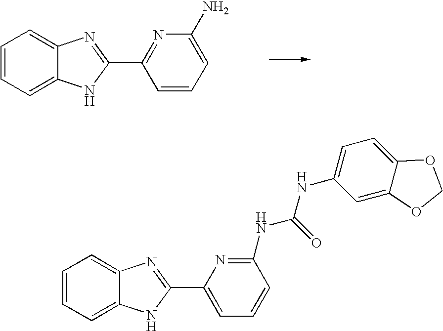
C1=CC=C2C(=C1)N=C(C1=NC(N)=CC=C1)N2.C1=CC=C2C(=C1)N=C(C1=CC=CC(NC(NC3=CC=C4C(=C3)OCO4)=O)=N1)N2
